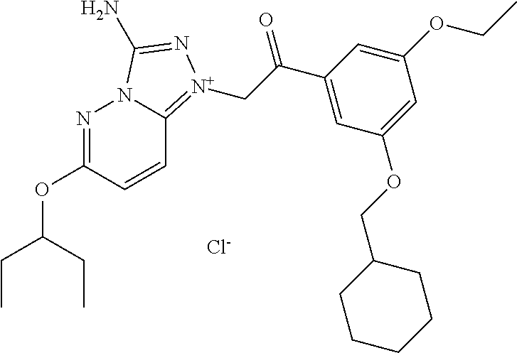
[Cl-].N1=C(OC(CC)CC)C=CC2=[N+](CC(C3=CC(OCC4CCCCC4)=CC(OCC)=C3)=O)N=C(N)N12
